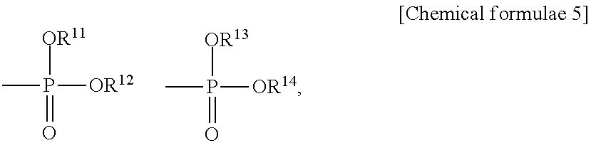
CP([OR12])([OR11])=O.CP([OR14])([OR13])=O
